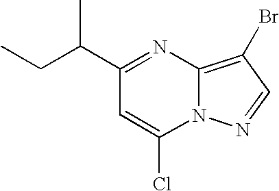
C1(C(CC)C)=NC2=C(Br)C=NN2C(Cl)=C1
